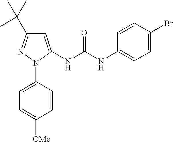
C1=C(NC(NC2=CC=C(Br)C=C2)=O)N(C2=CC=C([OMe])C=C2)N=C1C(C)(C)C
